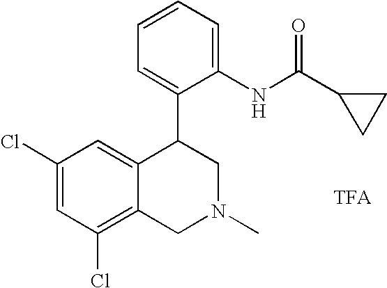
C1(Cl)=C2C(=CC(Cl)=C1)C(C1=CC=CC=C1NC(C1CC1)=O)CN(C)C2
